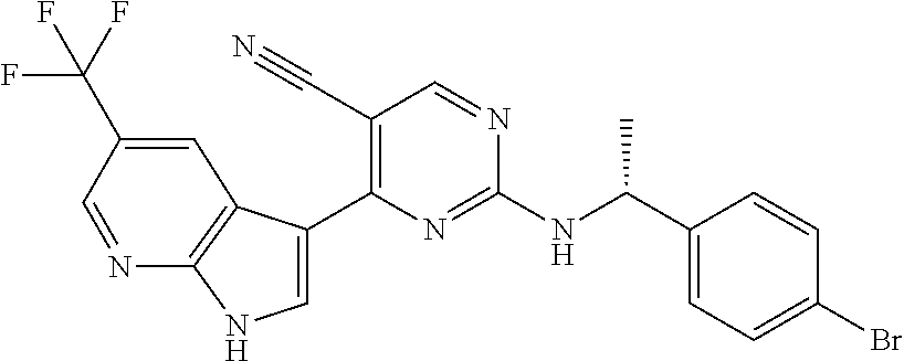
C(NC1=NC(C2=CNC3=C2C=C(C(F)(F)F)C=N3)=C(C#N)C=N1)(C1=CC=C(Br)C=C1)C
